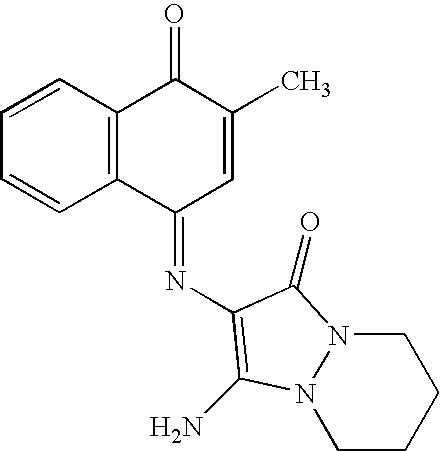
C12=C(C=CC=C1)C(=O)C(C)=CC2=NC1=C(N)N2CCCCN2C1=O
